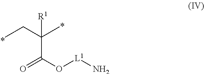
CCC(C)([R1])C(O[L1]N)=O
